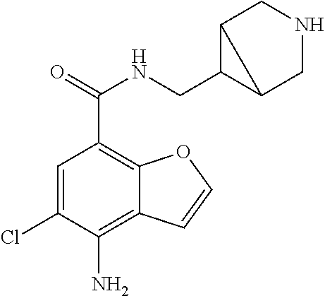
C1=C(Cl)C(N)=C2C(=C1C(=O)NCC1C3CNCC13)OC=C2
